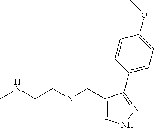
C1=C(CN(CCNC)C)C(C2=CC=C(OC)C=C2)=NN1
